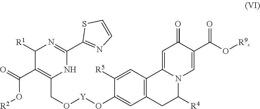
O([R9])C(C1=CN2C(=CC1=O)C1=C(C=C(O[Y]OCC3=C(C(O[R2])=O)C([R1])N=C(C4=NC=CS4)N3)C([R5])=C1)CC2[R4])=O
